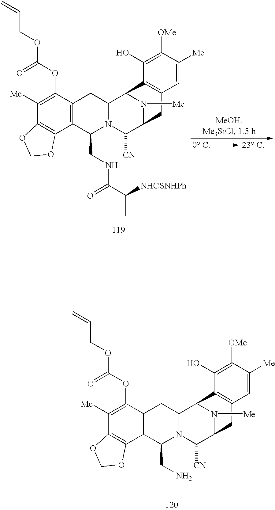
C1(OC(OCC=C)=O)=C([Me])C2=C(C3=C1CC1N(C3CN)C([CN])C3N([Me])C1C1=C(C3)C=C([Me])C([OMe])=C1O)OCO2.C1(OC(OCC=C)=O)=C([Me])C2=C(C3=C1CC1N(C3CNC(C([NHCSNHPh])C)=O)C([CN])C3N([Me])C1C1=C(C3)C=C([Me])C([OMe])=C1O)OCO2
